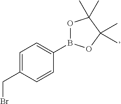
C1=C(CBr)C=CC(B2OC(C)(C)C(C)(C)O2)=C1
